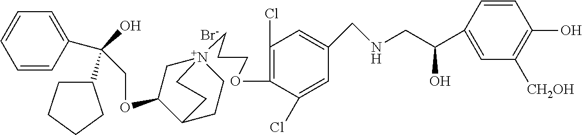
[Br-].C(OC1C[N+]2(CCCOC3=C(Cl)C=C(CNCC(C4=CC([CH2OH])=C(O)C=C4)O)C=C3Cl)CCC1CC2)C(C1=CC=CC=C1)(O)C1CCCC1
